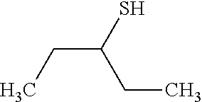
CCC(CC)S
